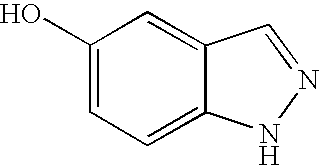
C1(O)=CC=C2C(=C1)C=NN2
